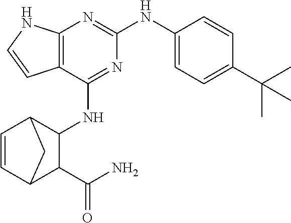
C12=C(N=C(NC3=CC=C(C(C)(C)C)C=C3)N=C1NC1C3C=CC(C1C(N)=O)C3)NC=C2
